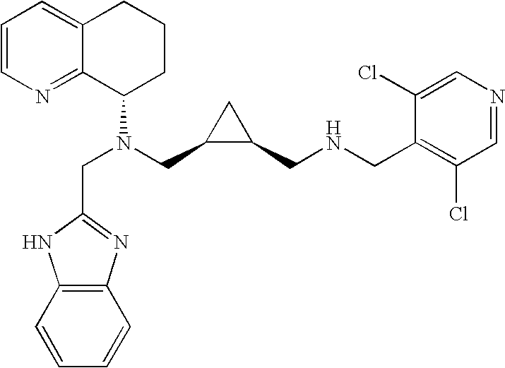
C1=CN=C2C(=C1)CCCC2N(CC1C(CNCC2=C(Cl)C=NC=C2Cl)C1)CC1=NC2=C(N1)C=CC=C2
